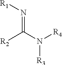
[R2]C(N([R4])[R3])=N[R1]
